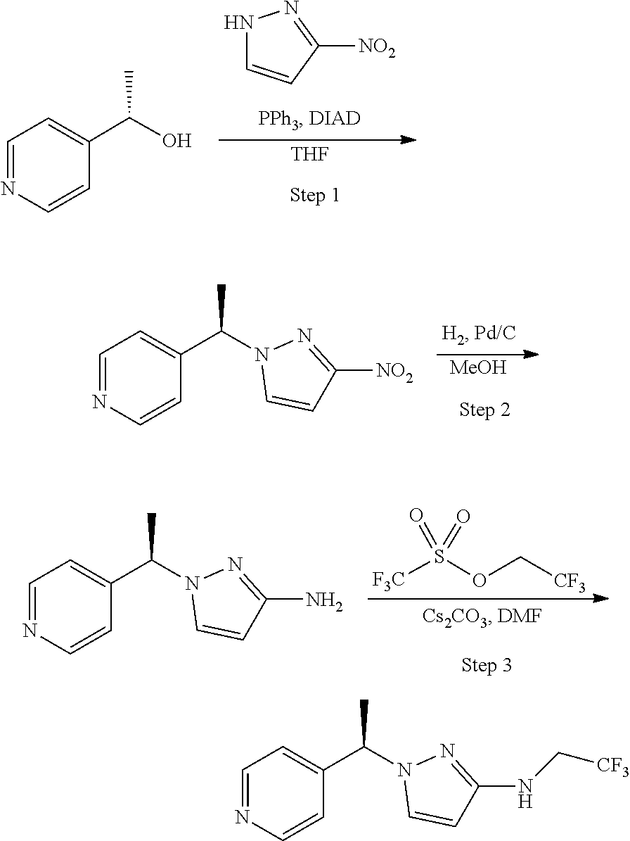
C1([NO2])=NNC=C1.[THF].C1=C(C(O)C)C=CN=C1.[MeOH].C1([NO2])=NN(C(C2=CC=NC=C2)C)C=C1.S(=O)(=O)(OC[CF3])[F3C].C1(N)=NN(C(C2=CC=NC=C2)C)C=C1.N(C1=NN(C(C2=CC=NC=C2)C)C=C1)C[CF3]
